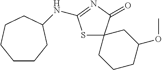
S1C2(C(=O)N=C1NC1CCCCCC1)CCCC(OC)C2
